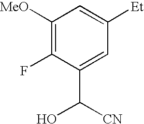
C1([MeO])=C(F)C(C([CN])O)=CC([Et])=C1
